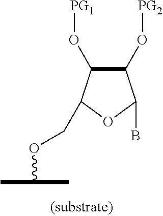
[PG1]OC1C(O[PG2])C(B)OC1COC(C)C
